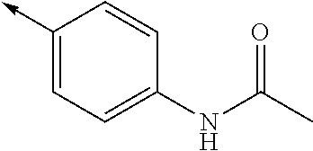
C1(->C)=CC=C(NC(C)=O)C=C1
